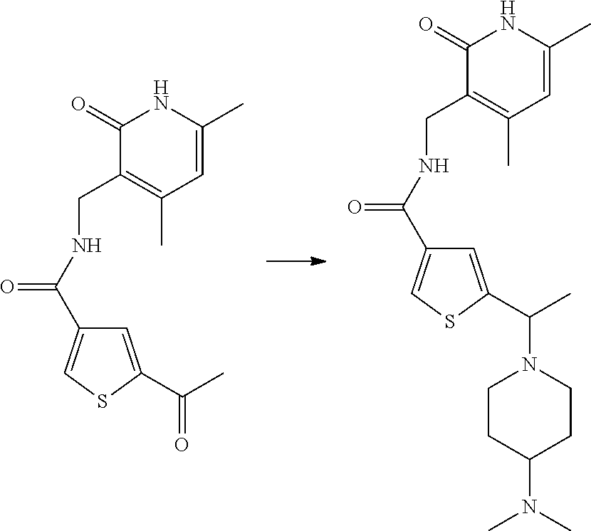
C1(=O)C(CNC(=O)C2=CSC(C(C)=O)=C2)=C(C)C=C(C)N1.C1(=O)C(CNC(=O)C2=CSC(C(C)N3CCC(N(C)C)CC3)=C2)=C(C)C=C(C)N1
